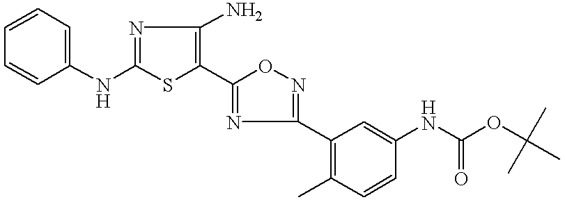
C1(NC2=NC(N)=C(C3=NC(C4=C(C)C=CC(NC(=O)OC(C)(C)C)=C4)=NO3)S2)=CC=CC=C1
